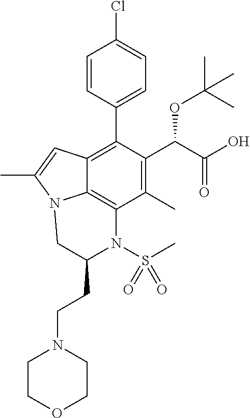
C1=CC(C2=C3C4=C(C(C)=C2C(C(=O)O)OC(C)(C)C)N(S(=O)(C)=O)C(CCN2CCOCC2)CN4C(C)=C3)=CC=C1Cl
